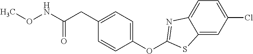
C1(OC2=NC3=CC=C(Cl)C=C3S2)=CC=C(CC(NOC)=O)C=C1
